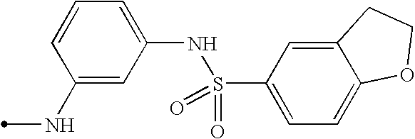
C12=CC(S(NC3=CC=CC(NC)=C3)(=O)=O)=CC=C1OCC2
